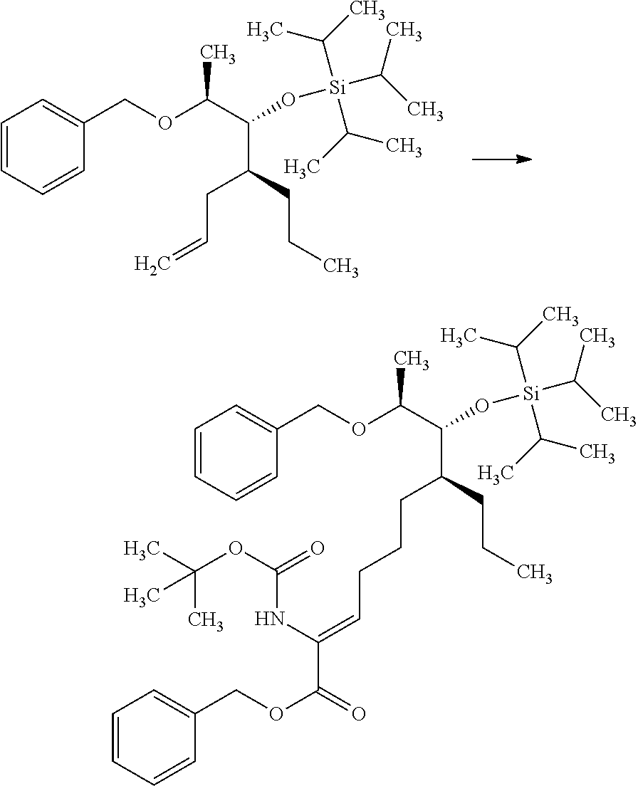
C1=CC=CC(COC(C(O[Si](C(C)C)(C(C)C)C(C)C)C(CCC)CC=C)C)=C1.C1=CC=CC(COC(C(O[Si](C(C)C)(C(C)C)C(C)C)C(CCC)CCCC=C(C(=O)OCC2=CC=CC=C2)NC(OC(C)(C)C)=O)C)=C1
